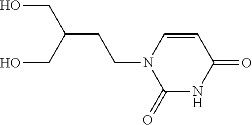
OCC(CO)CCN1C(=O)NC(=O)C=C1
